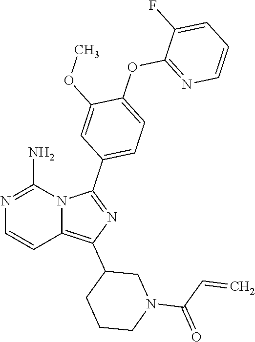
N1=C(N)N2C(=C(C3CCCN(C(C=C)=O)C3)N=C2C2=CC=C(OC3=NC=CC=C3F)C(OC)=C2)C=C1
